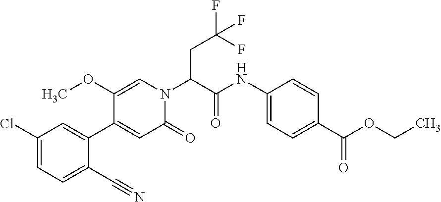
ClC1=CC=C(C#N)C(C2=CC(=O)N(C(C(NC3=CC=C(C(=O)OCC)C=C3)=O)CC(F)(F)F)C=C2OC)=C1
